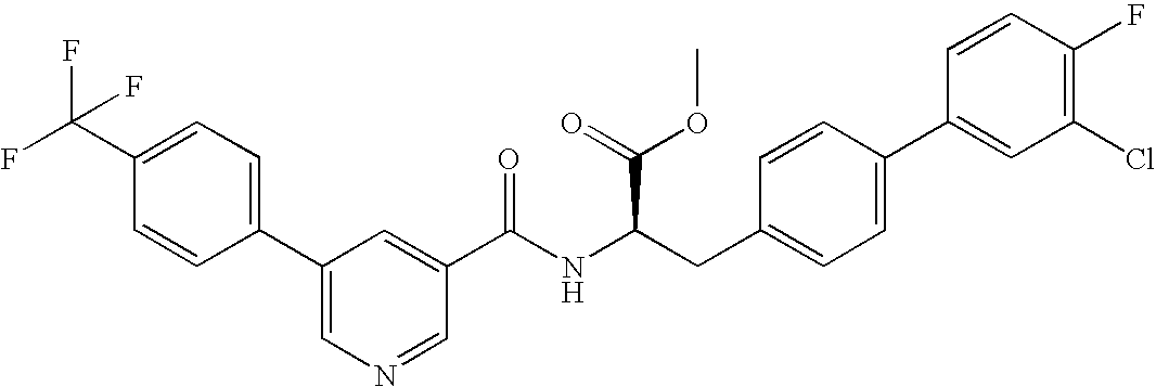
C1=C(C(F)(F)F)C=CC(C2=CN=CC(C(NC(CC3=CC=C(C4=CC(Cl)=C(F)C=C4)C=C3)C(=O)OC)=O)=C2)=C1
